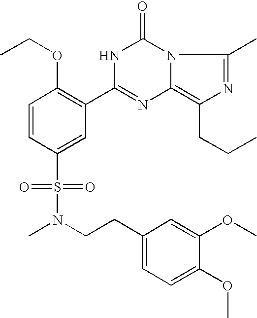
C1=CC(S(=O)(=O)N(CCC2=CC=C(OC)C(OC)=C2)C)=CC(C2=NC3=C(CCC)N=C(C)N3C(=O)N2)=C1OCC
